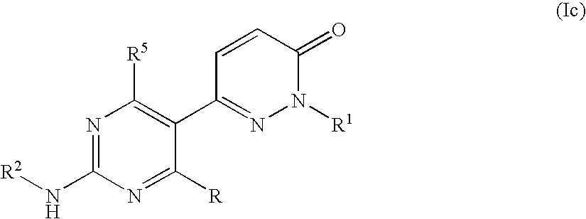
N1=C(N[R2])N=C([R])C(C2=NN([R1])C(=O)C=C2)=C1[R5]
